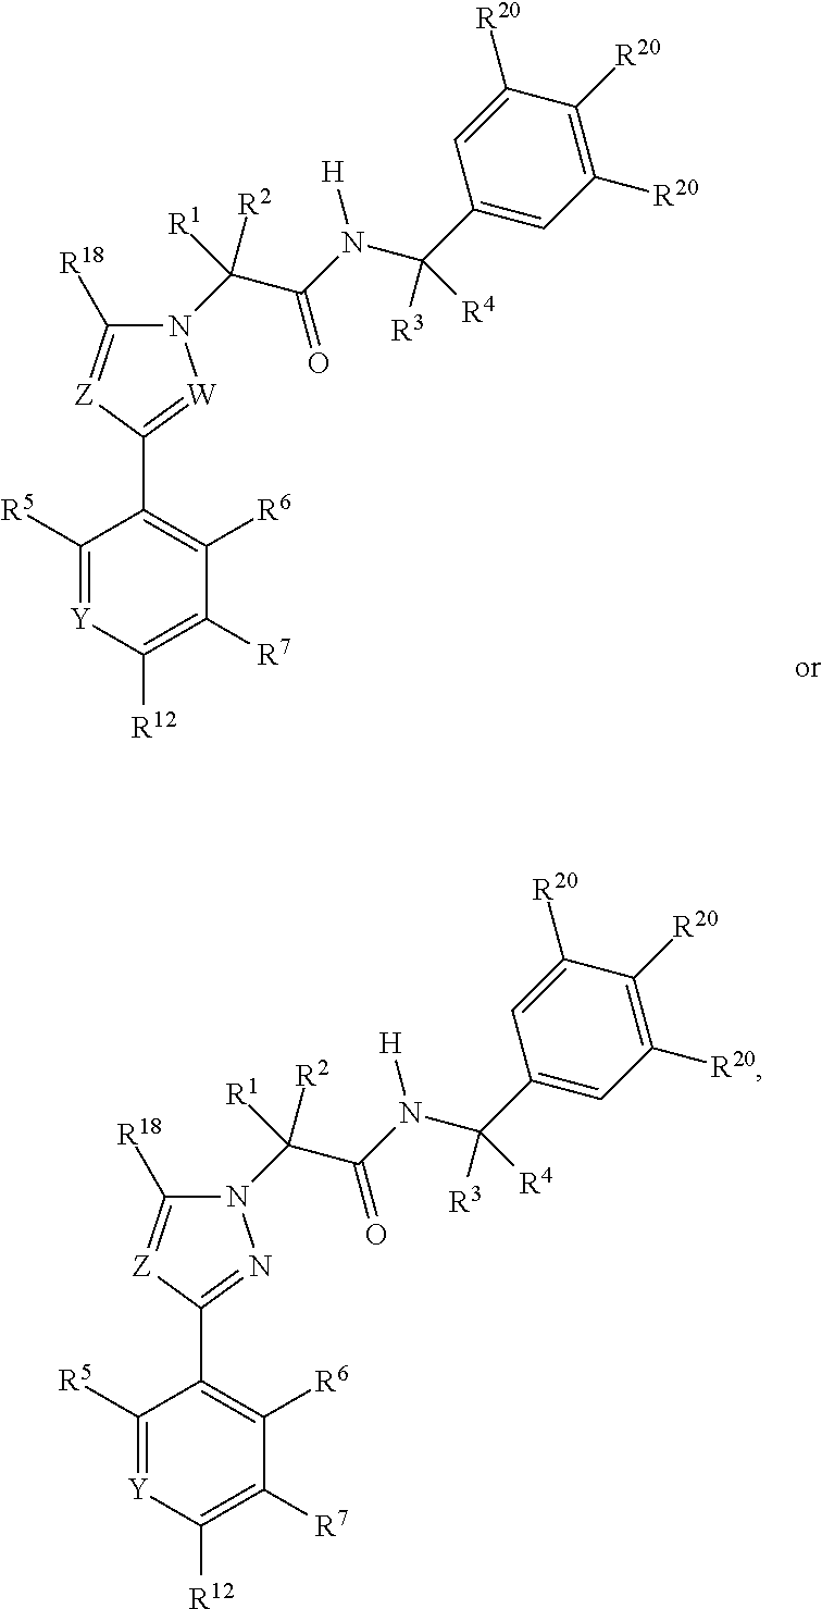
C1([R5])=[Y]C([R12])=C([R7])C([R6])=C1C1=NN(C(C(N(C(C2=CC([R20])=C([R20])C([R20])=C2)([R3])[R4])[H])=O)([R1])[R2])C([R18])=[Z]1.C1([R5])=[Y]C([R12])=C([R7])C([R6])=C1C1=[W]N(C(C(N(C(C2=CC([R20])=C([R20])C([R20])=C2)([R3])[R4])[H])=O)([R1])[R2])C([R18])=[Z]1
